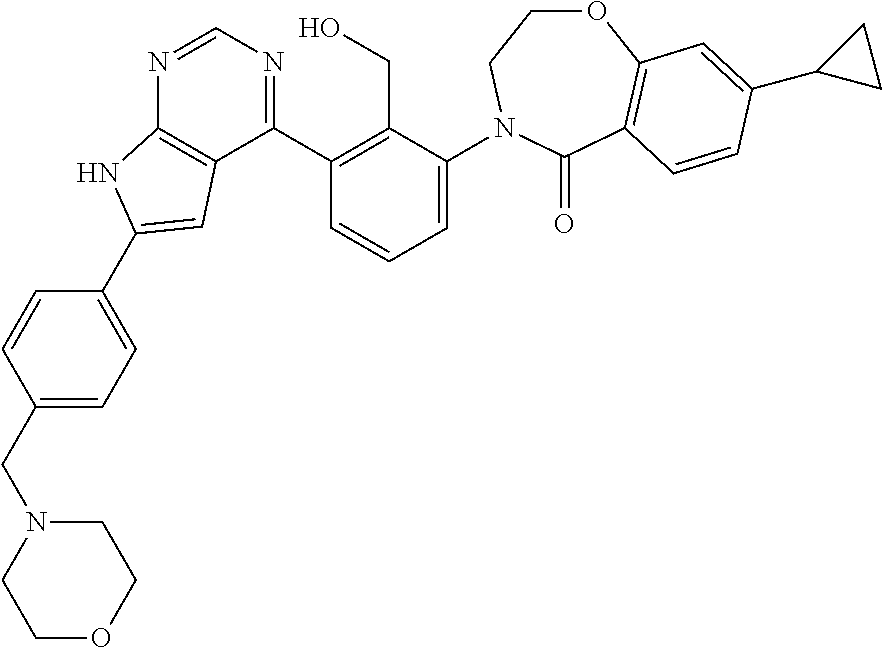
C1(CN2CCOCC2)=CC=C(C2=CC3=C(N=CN=C3C3=C(CO)C(N4CCOC5=C(C4=O)C=CC(C4CC4)=C5)=CC=C3)N2)C=C1
